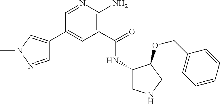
C1(C2=CN(C)N=C2)=CC(C(=O)NC2CNCC2OCC2=CC=CC=C2)=C(N)N=C1
